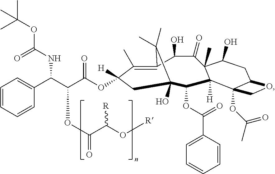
C1(C)=C2C(O)C(=O)C3(C)C([H])(C(OC(C4=CC=CC=C4)=O)C(O)(CC1([H])OC(C(C(C1=CC=CC=C1)NC(OC(C)(C)C)=O)OC(=O)C(O[R])[R])=O)C2(C)C)C1(OC(C)=O)C(CC3O)OC1
